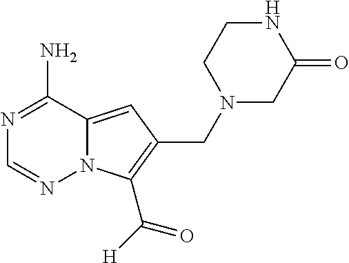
N1=C(N)C2=CC(CN3CC(=O)NCC3)=C(C(=O)[H])N2N=C1
